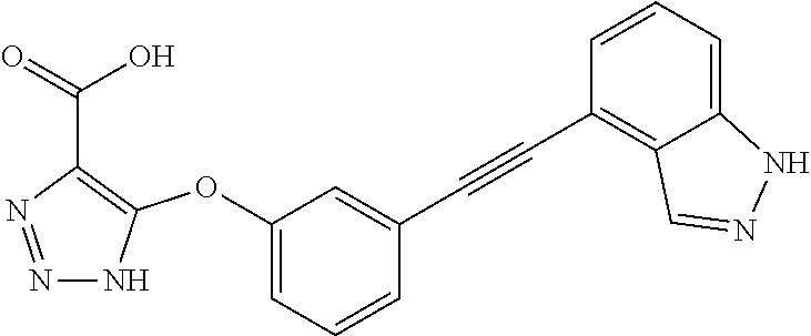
N1=NC(C(=O)O)=C(OC2=CC=CC(C#CC3=C4C(=CC=C3)NN=C4)=C2)N1
